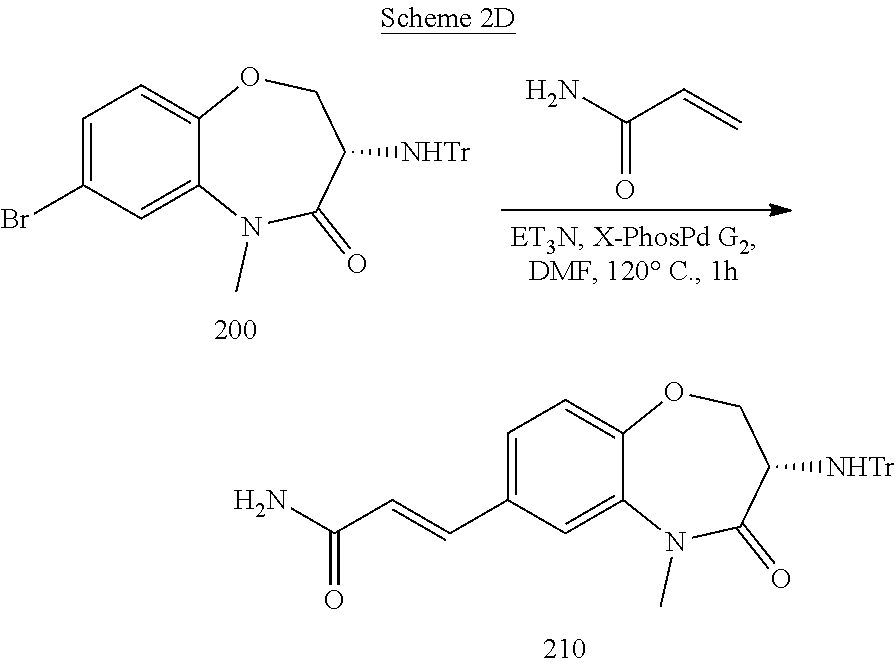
NC(C=C)=O.C1=C(Br)C=C2C(=C1)OCC([NHTr])C(=O)N2C.NC(C=CC1=CC=C2C(=C1)N(C)C(=O)C([NHTr])CO2)=O
